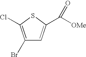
C1(Br)=C(Cl)SC(C(=O)[OMe])=C1
